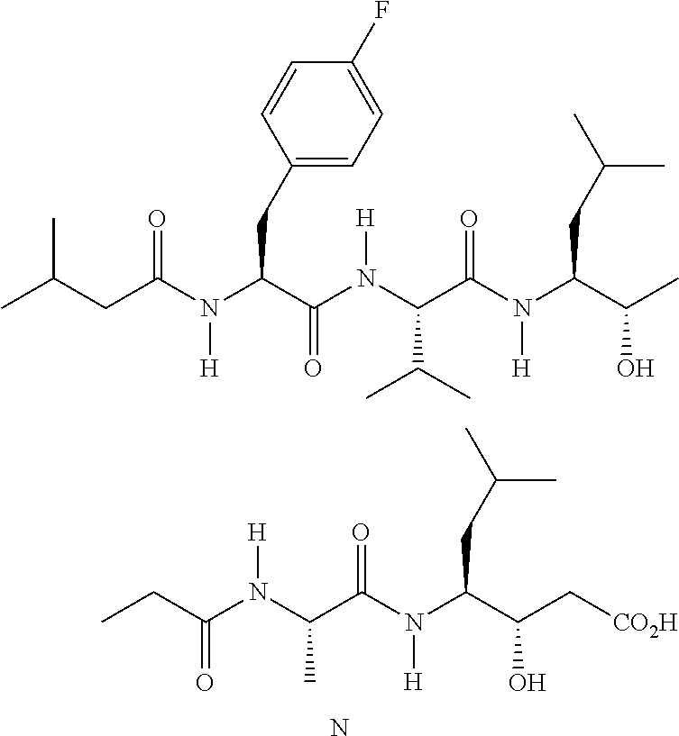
CC(CC(N(C(C(N(C(C(N(C(C(O)C)CC(C)C)[H])=O)C(C)C)[H])=O)CC1=CC=C(F)C=C1)[H])=O)C.C(C(N(C(C(N(C(C(C[CO2H])O)CC(C)C)[H])=O)C)[H])=O)C.N
